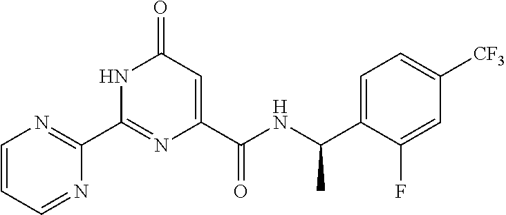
C1(C2=NC=CC=N2)=NC(C(NC(C2=CC=C([CF3])C=C2F)C)=O)=CC(=O)N1
